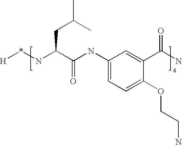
*(NC(C(NC1=CC=C(OCCN)C(C(N)=O)=C1)=O)CC(C)C)[H]
